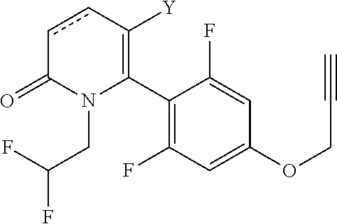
C1(C2=C([Y])ccC(=O)N2CC(F)F)=C(F)C=C(OCC#C)C=C1F
